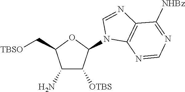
C1(N)C([OTBS])C(N2C3=C(C([NHBz])=NC=N3)N=C2)OC1C[TBSO]
